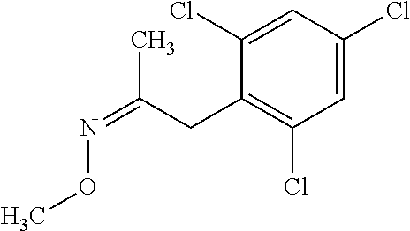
C1=C(Cl)C=C(Cl)C(CC(=NOC)C)=C1Cl
